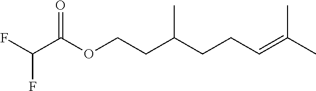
FC(C(OCCC(CCC=C(C)C)C)=O)F
